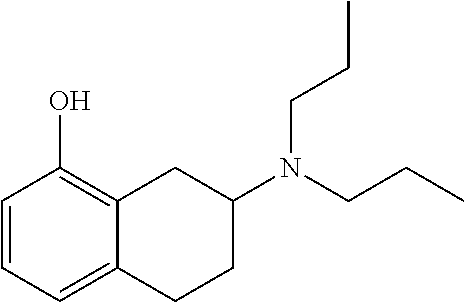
C1=CC=C2C(=C1O)CC(N(CCC)CCC)CC2
